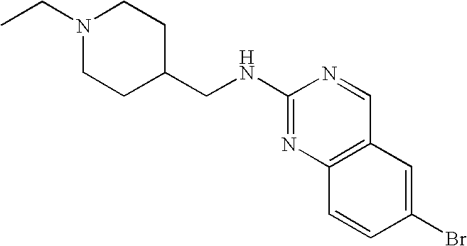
N1(CC)CCC(CNC2=NC3=C(C=N2)C=C(Br)C=C3)CC1
